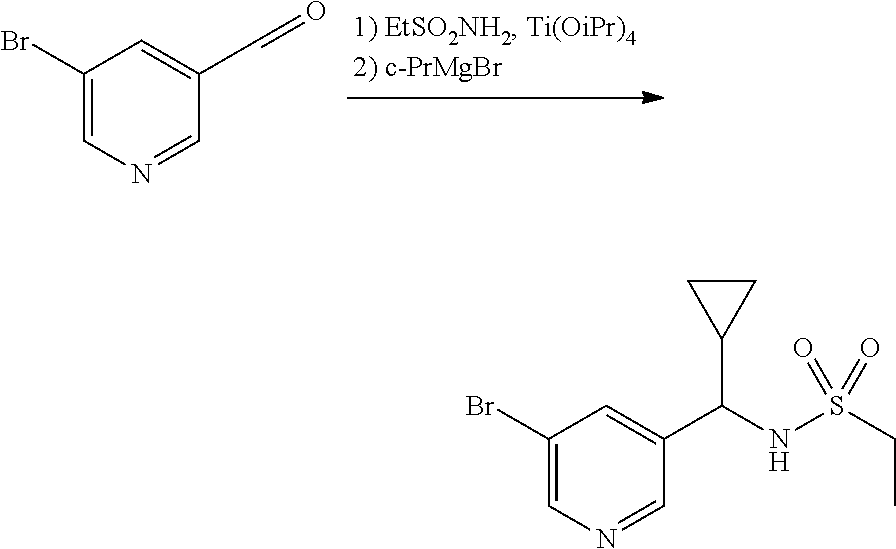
BrC1=CN=CC(C=O)=C1.BrC1=CN=CC(C(NS(CC)(=O)=O)C2CC2)=C1
